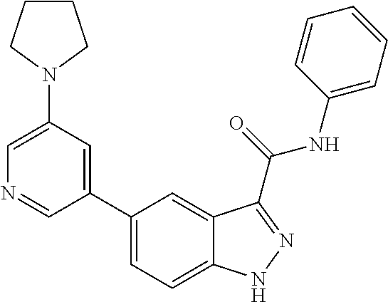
C1(N2CCCC2)=CN=CC(C2=CC=C3C(=C2)C(C(NC2=CC=CC=C2)=O)=NN3)=C1
